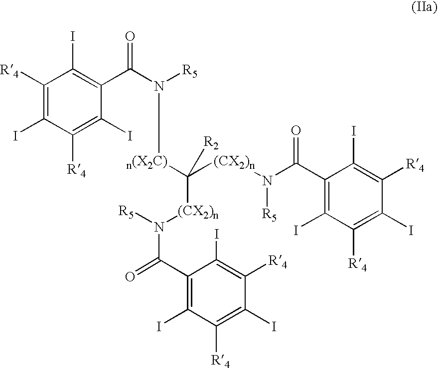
C1([R4])=C(I)C([R4])=C(I)C(C(=O)N([n(X2C)]C([(CX2)n]N([R5])C(C2=C(I)C([R4])=C(I)C([R4])=C2I)=O)([(CX2)n]N([R5])C(=O)C2=C(I)C([R4])=C(I)C([R4])=C2I)[R2])[R5])=C1I
